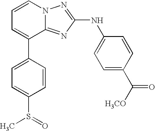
C1=CN2C(=NC(NC3=CC=C(C([H3CO])=O)C=C3)=N2)C(C2=CC=C(S(=O)C)C=C2)=C1
